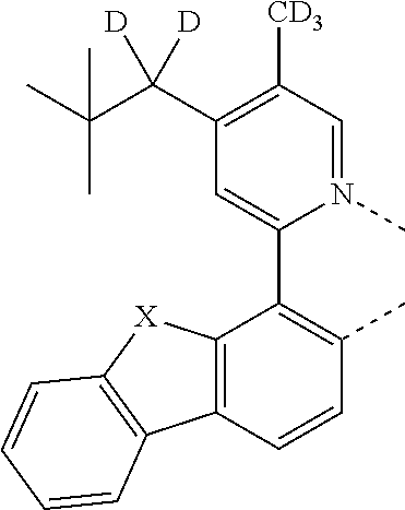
C12=C(C=CC(C)=C1C1=CC(C(C(C)(C)C)([D])[D])=C([CD3])C=N1C)C1=C([X]2)C=CC=C1
